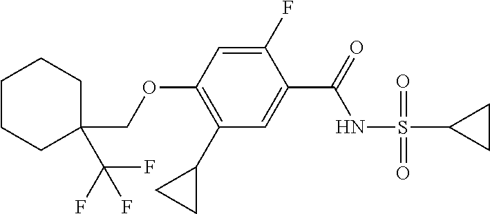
C1(C2CC2)=C(OCC2(C(F)(F)F)CCCCC2)C=C(F)C(C(=O)NS(=O)(=O)C2CC2)=C1
